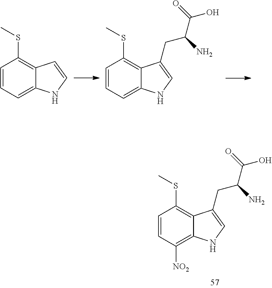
C1=CC=C2C(=C1SC)C=CN2.C1=CC=C2C(=C1SC)C(CC(C(=O)O)N)=CN2.C1=CC([NO2])=C2C(=C1SC)C(CC(C(=O)O)N)=CN2
